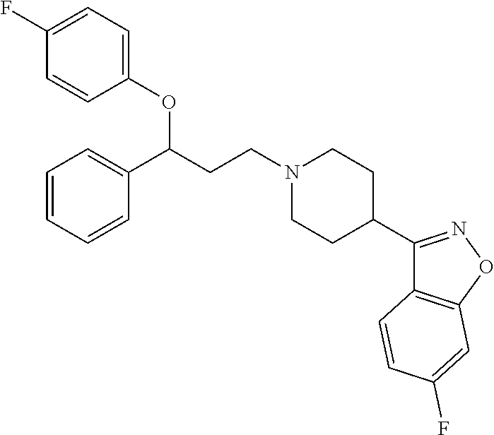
C1(OC(CCN2CCC(C3=NOC4=C3C=CC(F)=C4)CC2)C2=CC=CC=C2)=CC=C(F)C=C1
